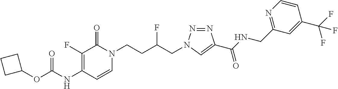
N(C1=C(F)C(=O)N(CCC(CN2N=NC(C(NCC3=NC=CC(C(F)(F)F)=C3)=O)=C2)F)C=C1)C(=O)OC1CCC1
